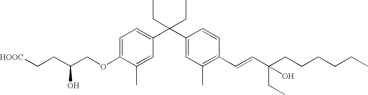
C1=C(OCC(O)CC[HOOC])C(C)=CC(C(C2=CC(C)=C(C=CC(CCCCCC)(CC)O)C=C2)(CC)CC)=C1
